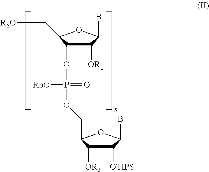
C1([OR1])C(OP(=O)([RpO])OCC2C([OR3])C([OTIPS])C(B)O2)C(C[R5O])OC1B
